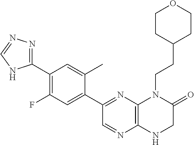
C1(C2=NN=CN2)=C(F)C=C(C2=NC3=C(N=C2)NCC(=O)N3CCC2CCOCC2)C(C)=C1
